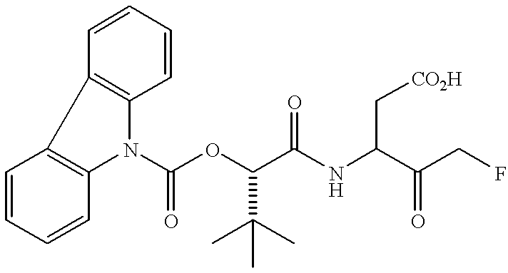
C1=CC=CC2=C1C1=C(N2C(OC(C(NC(C(CF)=O)C[CO2H])=O)C(C)(C)C)=O)C=CC=C1
